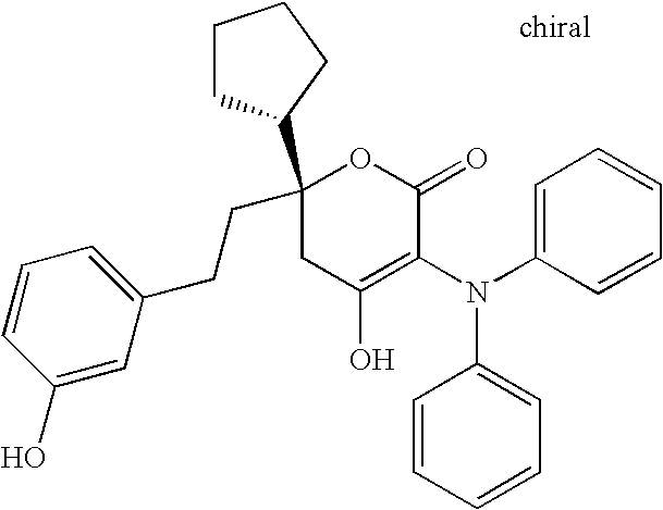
O1C(=O)C(N(C2=CC=CC=C2)C2=CC=CC=C2)=C(O)CC1(C1CCCC1)CCC1=CC=CC(O)=C1
